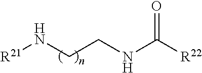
[R21]NCCNC([R22])=O
